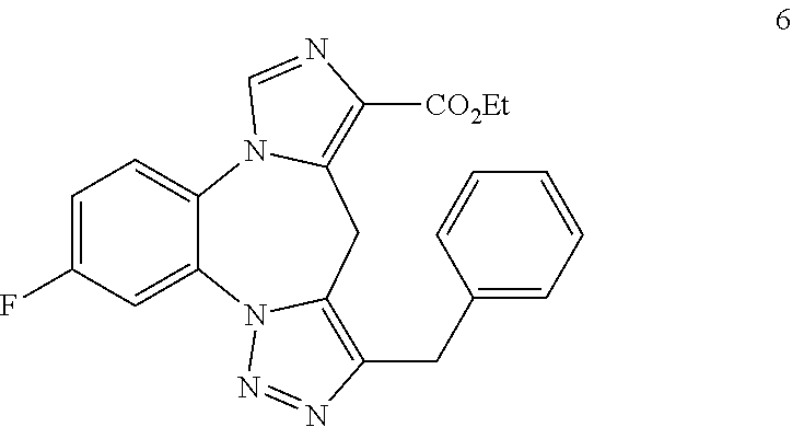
C12=CC=C(F)C=C1N1C(=C(CC3=CC=CC=C3)N=N1)CC1=C([CO2Et])N=CN21
